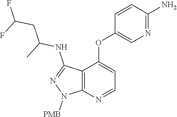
C12=C(N=CC=C1OC1=CN=C(N)C=C1)N([PMB])N=C2NC(CC(F)F)C
